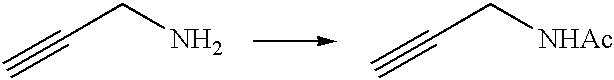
C#CCN.C#CC[NHAc]
